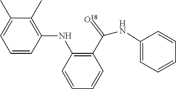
C1(C)=CC=CC(NC2=C(C(NC3=CC=CC=C3)=[O18])C=CC=C2)=C1C
